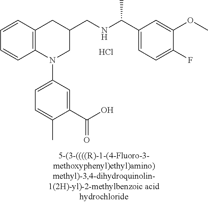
Cl.C1=CC2=C(C=C1)N(C1=CC=C(C)C(C(O)=O)=C1)CC(CNC(C1=CC=C(F)C(OC)=C1)C)C2
